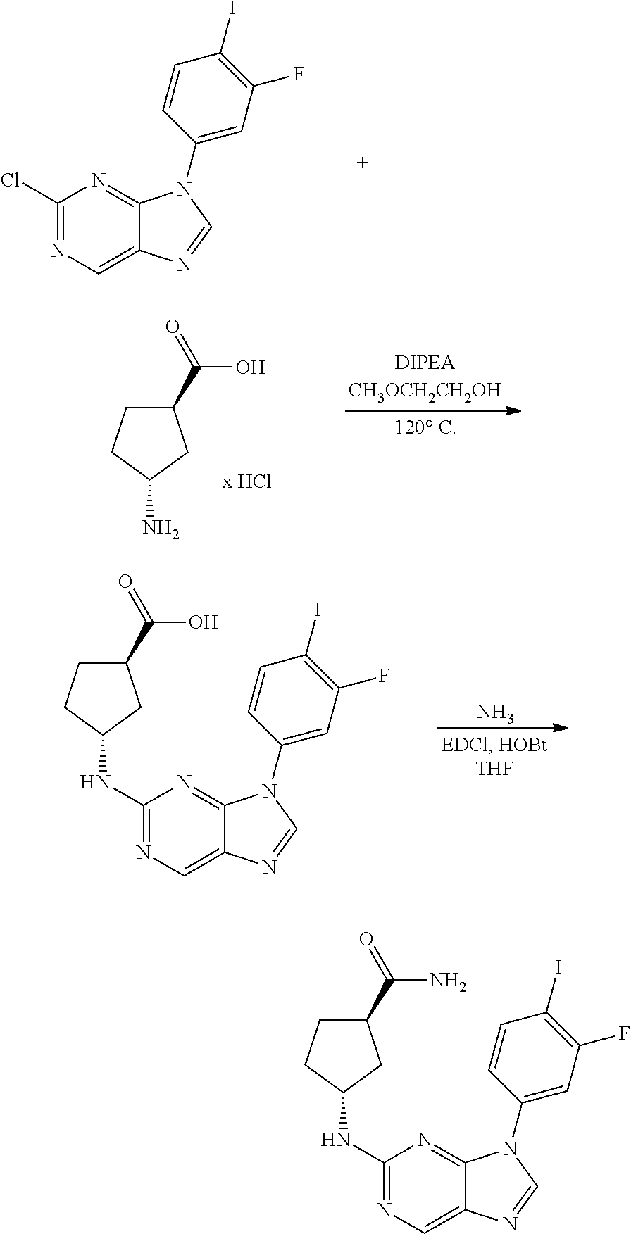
C1(NC2CCC(C(N)=O)C2)=NC=C2C(=N1)N(C1=CC(F)=C(I)C=C1)C=N2.C1(Cl)=NC=C2C(=N1)N(C1=CC(F)=C(I)C=C1)C=N2.C1(C(O)=O)CCC(N)C1.C1(NC2CCC(C(O)=O)C2)=NC=C2C(=N1)N(C1=CC(F)=C(I)C=C1)C=N2.N
